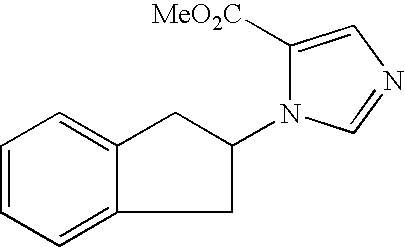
C1=CC=C2C(=C1)CC(N1C([MeO2C])=CN=C1)C2
